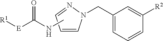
C1(CN2C=CC=N2)=CC=CC([R2])=C1.[R1][E]C(NC)=O
